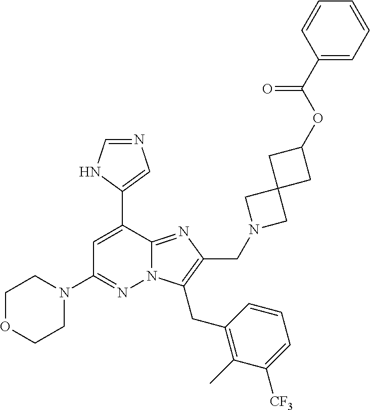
C1=CC(C(OC2CC3(C2)CN(CC2=C(CC4=C(C)C([CF3])=CC=C4)N4C(=N2)C(C2=CN=CN2)=CC(N2CCOCC2)=N4)C3)=O)=CC=C1
